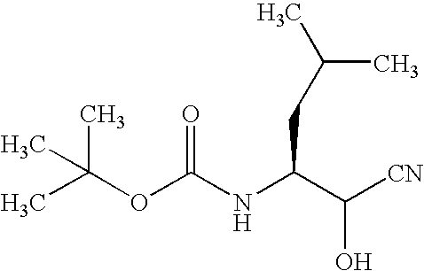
CC(C)(OC(NC(C([CN])O)CC(C)C)=O)C
